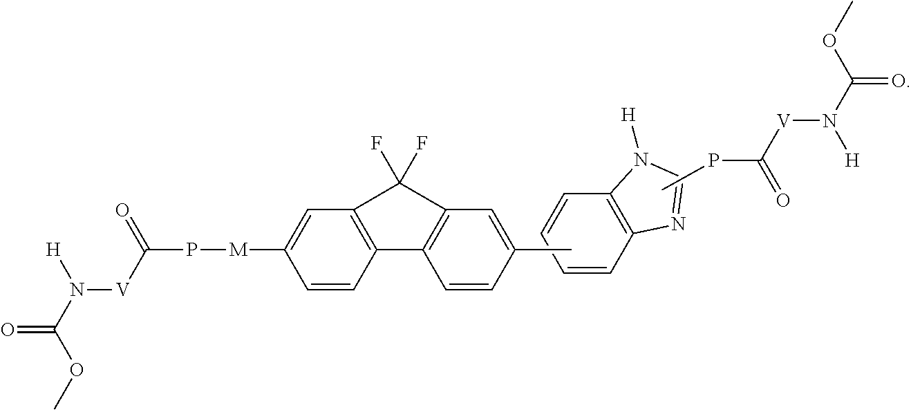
C1=CC(C)=CC2=C1C1=C(C=C([M]PC(=O)[V]N(C(OC)=O)[H])C=C1)C2(F)F.P(C(=O)[V]N(C(OC)=O)[H])C.C1=CC2=C(C=C1)N([H])C=N2
